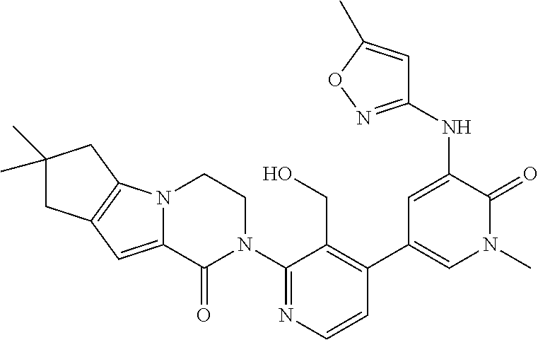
C12=C(N3C(=C1)C(=O)N(C1=NC=CC(C4=CN(C)C(=O)C(NC5=NOC(C)=C5)=C4)=C1CO)CC3)CC(C)(C)C2
